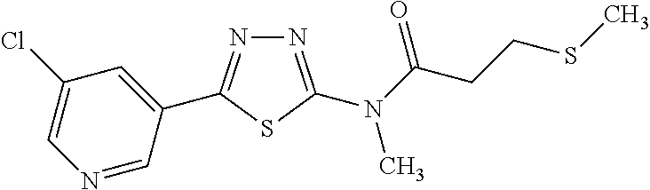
C1=C(C2=NN=C(N(C(CCSC)=O)C)S2)C=NC=C1Cl
